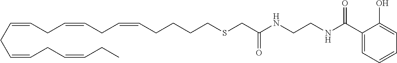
C(CCCCSCC(NCCNC(C1=CC=CC=C1O)=O)=O)=CCC=CCC=CCC=CCC=CCC
